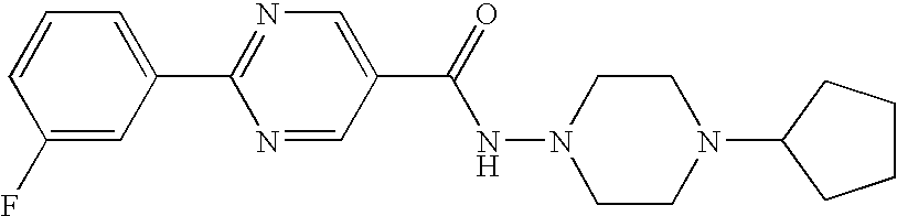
C1=CC(F)=CC(C2=NC=C(C(NN3CCN(C4CCCC4)CC3)=O)C=N2)=C1
